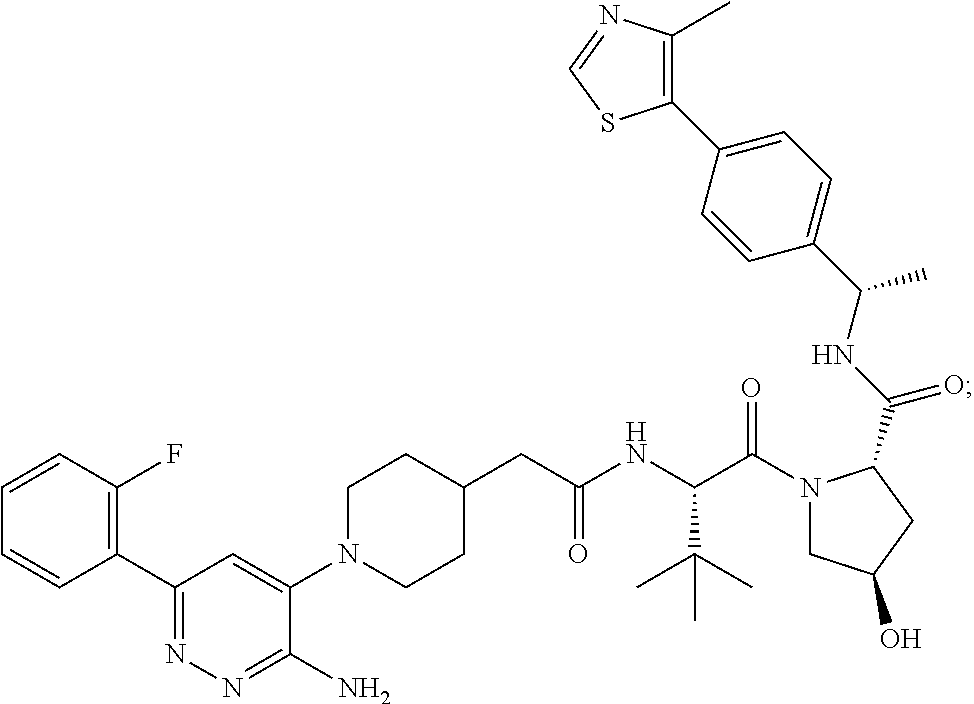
C1(CC(NC(C(N2CC(O)CC2C(NC(C2=CC=C(C3=C(C)N=CS3)C=C2)C)=O)=O)C(C)(C)C)=O)CCN(C2=CC(C3=C(F)C=CC=C3)=NN=C2N)CC1
